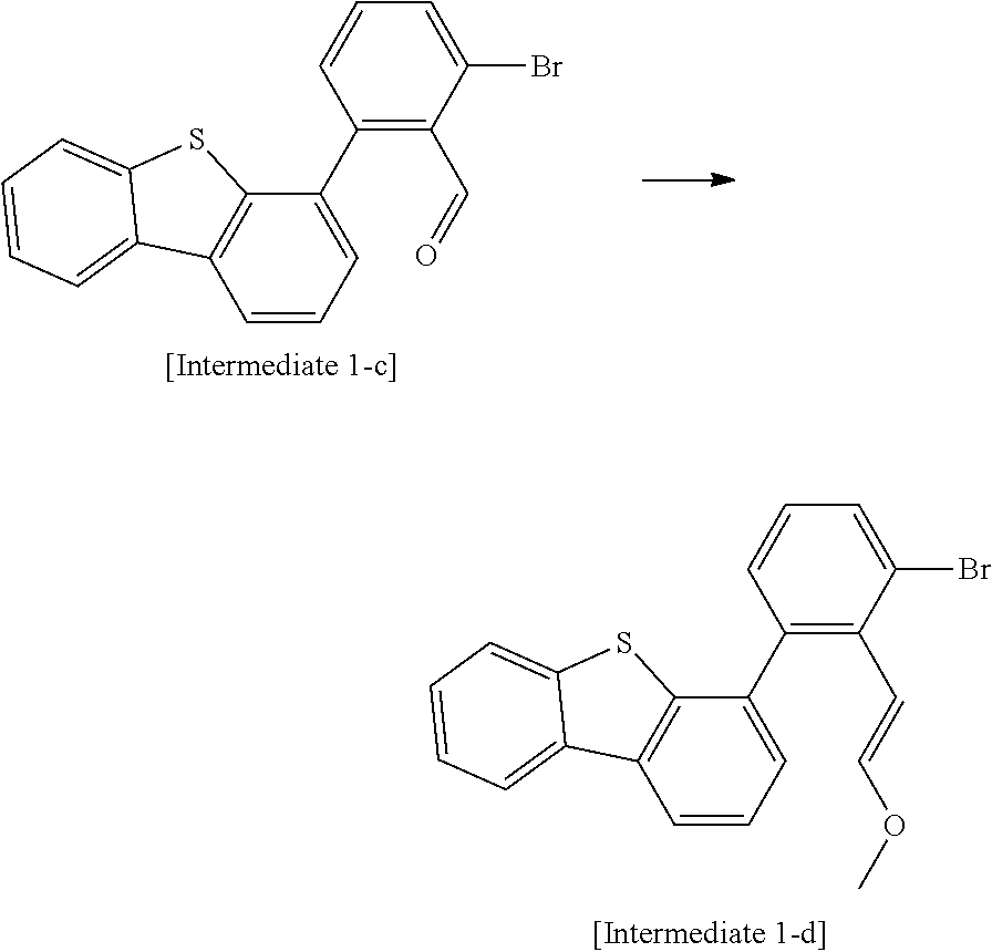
C1=CC=C2C(=C1)SC1=C2C=CC=C1C1=C(C=O)C(Br)=CC=C1.C1=CC=C2C(=C1)SC1=C2C=CC=C1C1=C(C=COC)C(Br)=CC=C1
